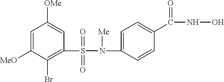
C1=C([MeO])C(Br)=C(S(=O)(=O)N(C2=CC=C(C(=O)NO)C=C2)[Me])C=C1[OMe]
